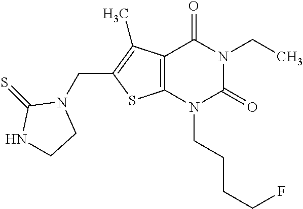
C12=C(N(CCCCF)C(=O)N(CC)C1=O)SC(CN1C(=S)NCC1)=C2C
